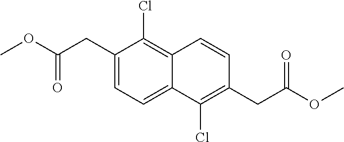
C1(CC(OC)=O)=CC=C2C(=C1Cl)C=CC(CC(OC)=O)=C2Cl
